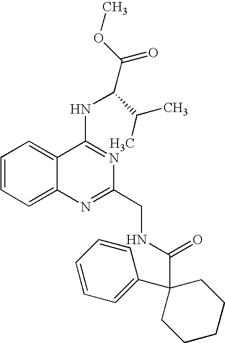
C1=CC=C2C(=C1)C(NC(C(=O)OC)C(C)C)=NC(CNC(=O)C1(C3=CC=CC=C3)CCCCC1)=N2
